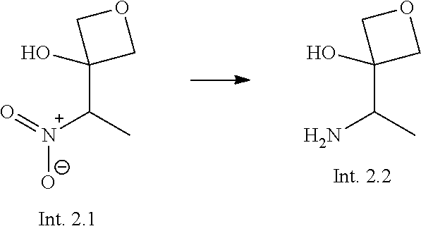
NC(C)C1(O)COC1.[N+](C(C)C1(O)COC1)(=O)[O-]
